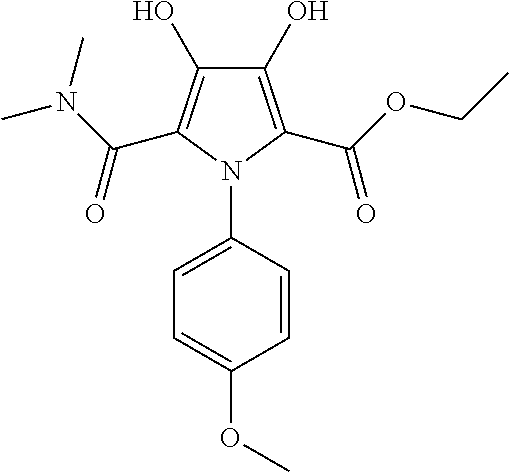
C1(O)=C(C(OCC)=O)N(C2=CC=C(OC)C=C2)C(C(N(C)C)=O)=C1O
